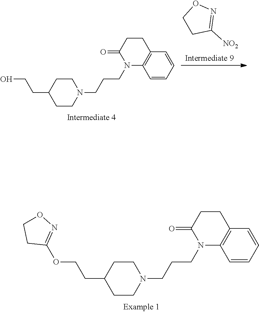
OCCC1CCN(CCCN2C3=C(CCC2=O)C=CC=C3)CC1.C1CC([NO2])=NO1.O(CCC1CCN(CCCN2C3=C(CCC2=O)C=CC=C3)CC1)C1=NOCC1
